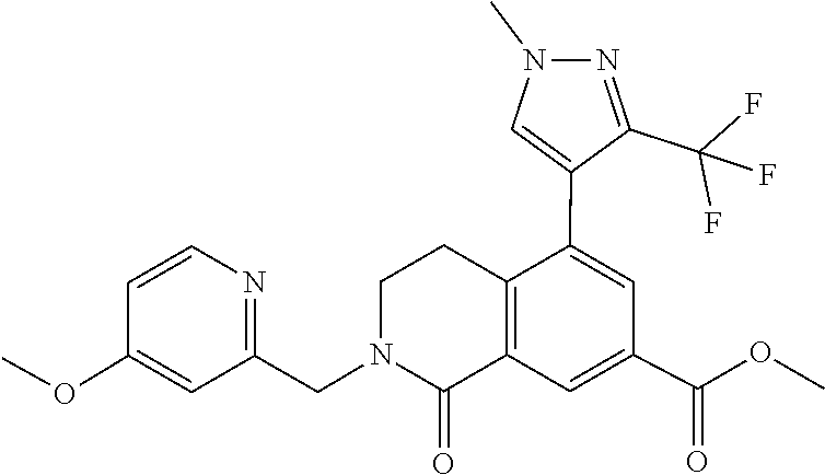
N1(C)N=C(C(F)(F)F)C(C2=CC(C(=O)OC)=CC3=C2CCN(CC2=NC=CC(OC)=C2)C3=O)=C1
